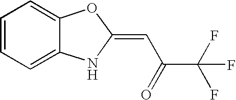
C12=CC=CC=C1NC(=CC(C(F)(F)F)=O)O2
